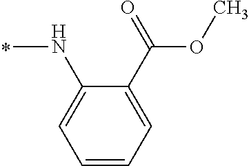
N(C1=CC=CC=C1C(OC)=O)C
